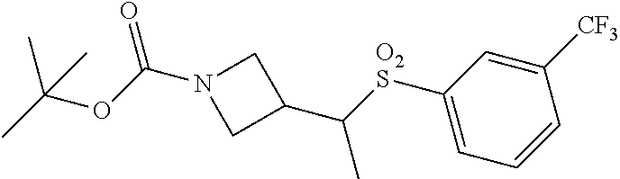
O(C(N1CC(C([O2S]C2=CC=CC([CF3])=C2)C)C1)=O)C(C)(C)C
